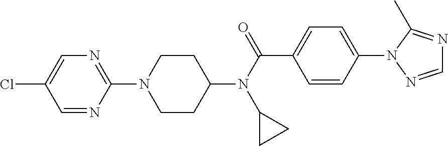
N1=C(N2CCC(N(C(=O)C3=CC=C(N4C(C)=NC=N4)C=C3)C3CC3)CC2)N=CC(Cl)=C1
